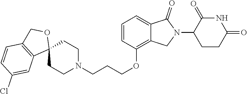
C(CCOC1=C2C(=CC=C1)C(=O)N(C1CCC(=O)NC1=O)C2)N1CCC2(CC1)OCC1=C2C=C(Cl)C=C1
